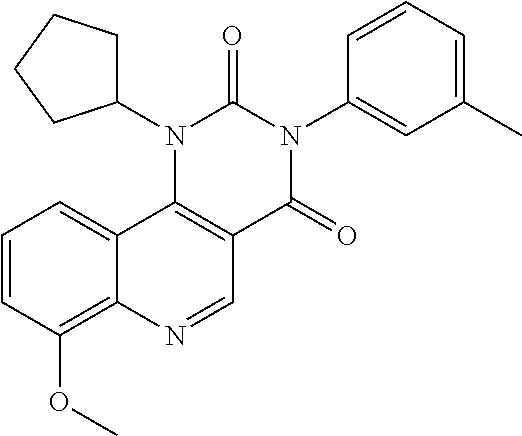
C1=CC(OC)=C2C(=C1)C1=C(C=N2)C(=O)N(C2=CC(C)=CC=C2)C(=O)N1C1CCCC1
